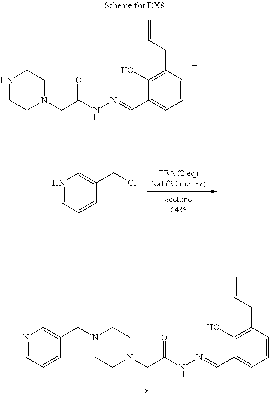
C1CN(CC(NN=CC2=CC=CC(CC=C)=C2O)=O)CCN1CC1=CN=CC=C1.N1=CC=CC(CCl)=C1.C1CN(CC(NN=CC2=CC=CC(CC=C)=C2O)=O)CCN1
